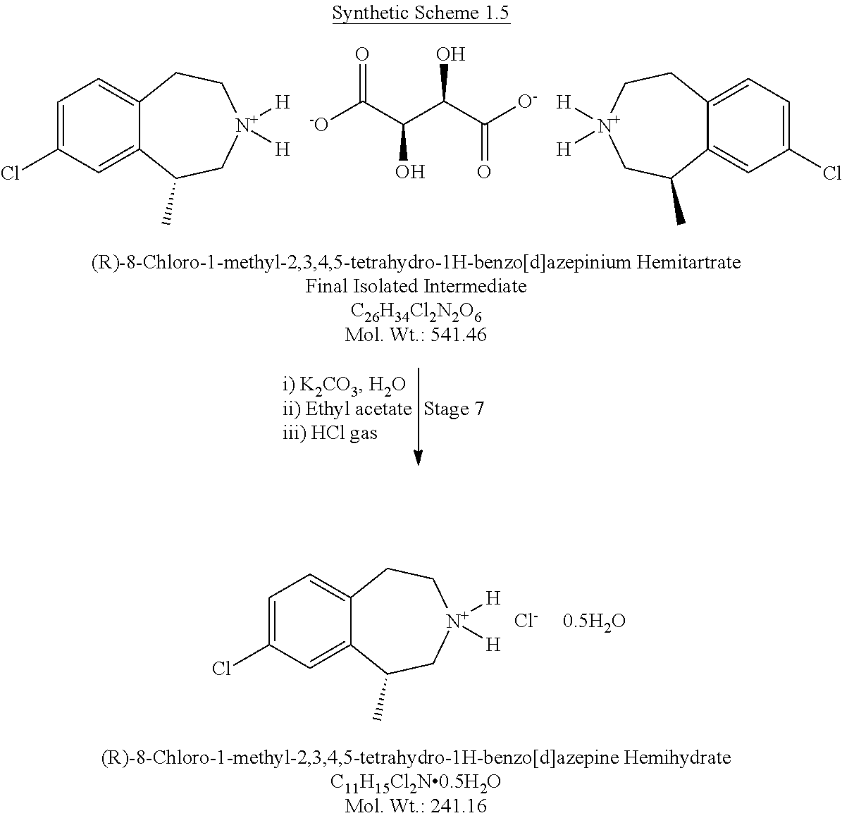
C1=C(Cl)C=C2C(=C1)CC[N+]([H])([H])CC2C.[-O]C(C(C(C([O-])=O)O)O)=O.C1=C(Cl)C=C2C(=C1)CC[N+]([H])([H])CC2C.C1=C(Cl)C=C2C(=C1)CC[N+]([H])([H])CC2C.[Cl-].[0.5H2O]
